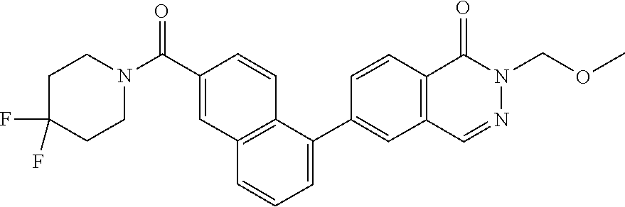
C1(C2=CC=CC3=C2C=CC(C(N2CCC(F)(F)CC2)=O)=C3)=CC2=C(C=C1)C(=O)N(COC)N=C2
